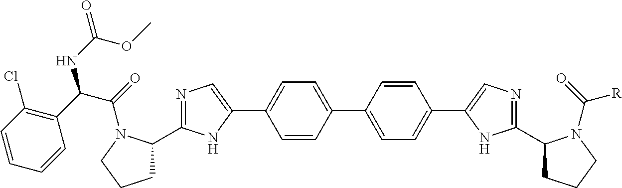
C1=C(C2=CN=C(C3CCCN3C(C(C3=C(Cl)C=CC=C3)NC(OC)=O)=O)N2)C=CC(C2=CC=C(C3=CN=C(C4CCCN4C([R])=O)N3)C=C2)=C1
